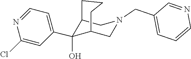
C1=NC(Cl)=CC(C2(O)C3CN(CC4=CC=CN=C4)CC2CCC3)=C1
